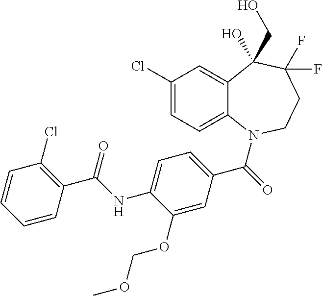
C12=CC(Cl)=CC=C1N(C(=O)C1=CC=C(NC(C3=C(Cl)C=CC=C3)=O)C(OCOC)=C1)CCC(F)(F)C2(CO)O
